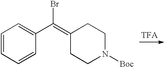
C1=CC=CC(C(=C2CCN([Boc])CC2)Br)=C1.[TFA]
